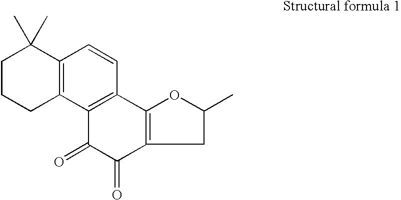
C1CCC2=C(C1(C)C)C=CC1=C2C(=O)C(=O)C2=C1OC(C)C2
